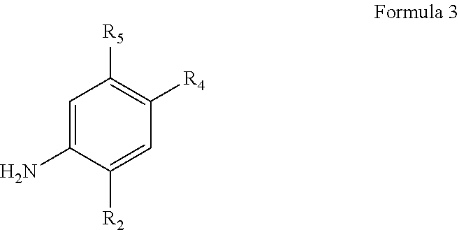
NC1=CC([R5])=C([R4])C=C1[R2]
